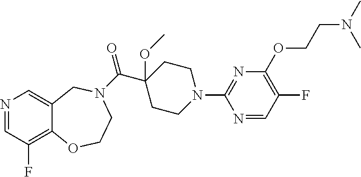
N1=CC(F)=C2C(=C1)CN(C(=O)C1(OC)CCN(C3=NC(OCCN(C)C)=C(F)C=N3)CC1)CCO2
